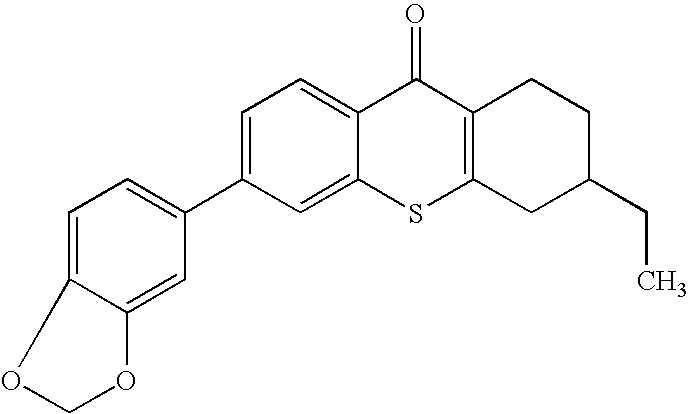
C1(C2=CC=C3C(=C2)OCO3)=CC=C2C(=C1)SC1=C(C2=O)CCC(CC)C1
